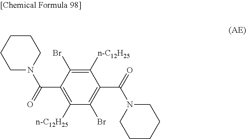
C1([n-C12H25])=C(Br)C(C(N2CCCCC2)=O)=C([n-C12H25])C(Br)=C1C(N1CCCCC1)=O
